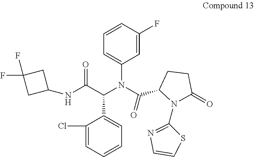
C1(F)=CC(N(C(C(=O)NC2CC(F)(F)C2)C2=CC=CC=C2Cl)C(=O)C2CCC(=O)N2C2=NC=CS2)=CC=C1
